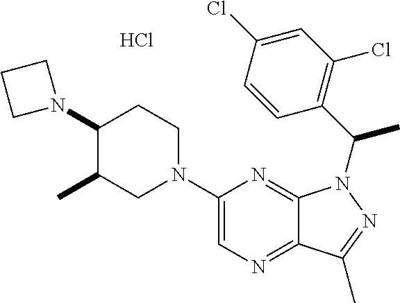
Cl.C1(N2CCC(N3CCC3)C(C)C2)=CN=C2C(=N1)N(C(C1=C(Cl)C=C(Cl)C=C1)C)N=C2C
